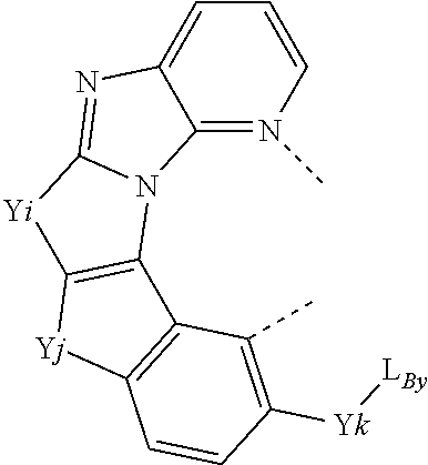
C12=N(C)C=CC=C1N=C1N2C2=C([Yi]1)[Yj]C1=C2C(C)=C([Yk][LBy])C=C1
